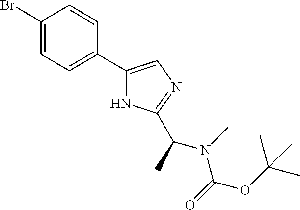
C1(C2=CC=C(Br)C=C2)=CN=C(C(N(C(OC(C)(C)C)=O)C)C)N1
